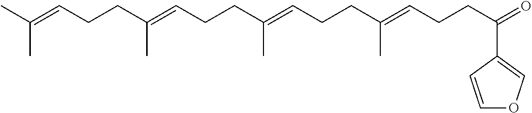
C(C=C(CCC=C(CCC=C(CCC=C(C)C)C)C)C)CC(=O)C1=COC=C1
